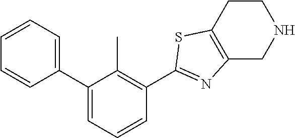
C1=CC=C(C2=CC=CC(C3=NC4=C(S3)CCNC4)=C2C)C=C1
